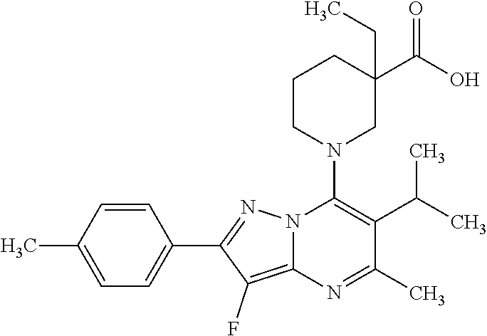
C1=CC(C)=CC=C1C1=NN2C(=C1F)N=C(C)C(C(C)C)=C2N1CC(C(O)=O)(CC)CCC1
